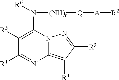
C1([R5])=C(N([R6])[(NH)n][Q][A][R2])N2C(=C([R4])C([R3])=N2)N=C1[R1]
